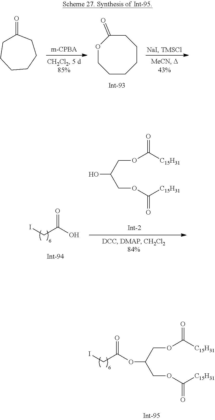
OC(COC(=O)[C15H31])COC(=O)[C15H31].ICC(O)=O.ICC(=O)OC(COC(=O)[C15H31])COC(=O)[C15H31].C1(=O)CCCCCC1.O1CCCCCCC1=O
